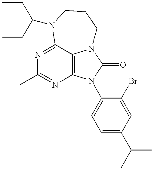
N1=C2C3=C(N=C1C)N(C1=CC=C(C(C)C)C=C1Br)C(=O)N3CCCN2C(CC)CC
